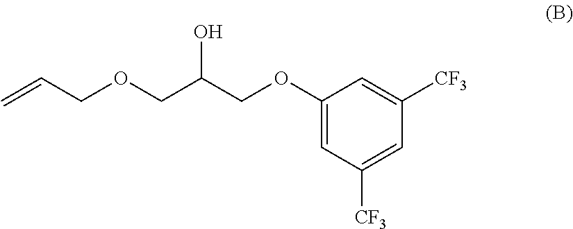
C=CCOCC(COC1=CC([CF3])=CC([CF3])=C1)O
